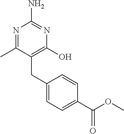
N1=C(C)C(CC2=CC=C(C(OC)=O)C=C2)=C(O)N=C1N
